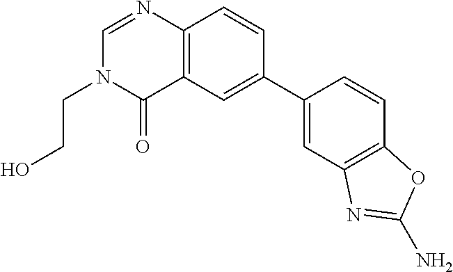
C12=C(C=C(C3=CC4=C(C=C3)OC(N)=N4)C=C1)C(=O)N(CCO)C=N2
